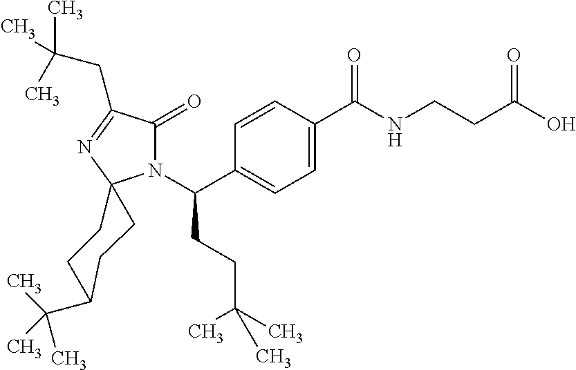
C1=C(C(=O)NCCC(O)=O)C=CC(C(N2C(=O)C(CC(C)(C)C)=NC23CCC(C(C)(C)C)CC3)CCC(C)(C)C)=C1
